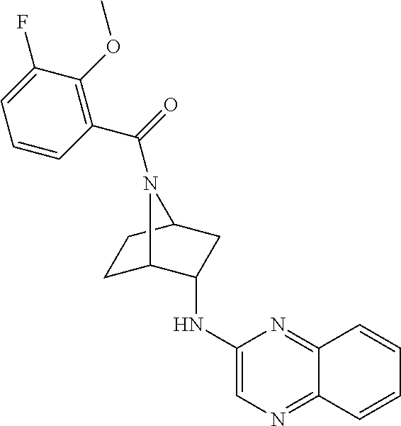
C1(NC2C3CCC(C2)N3C(=O)C2=C(OC)C(F)=CC=C2)=CN=C2C(=N1)C=CC=C2
